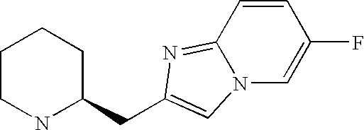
C1CNC(CC2=CN3C(=N2)C=CC(F)=C3)CC1
